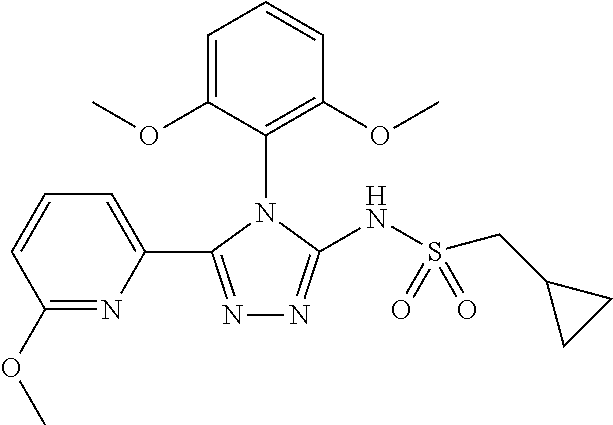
N1=C(C2=CC=CC(OC)=N2)N(C2=C(OC)C=CC=C2OC)C(NS(CC2CC2)(=O)=O)=N1
